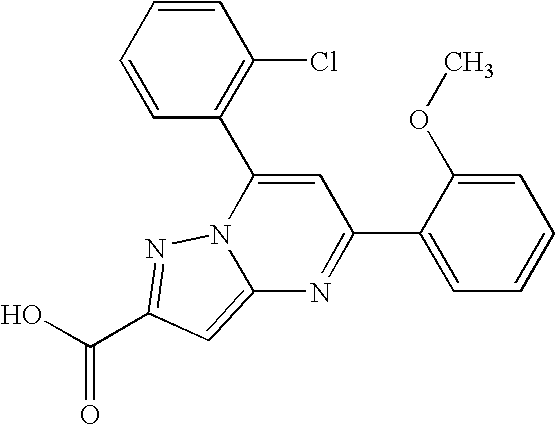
O=C(O)C1=NN2C(=C1)N=C(C1=CC=CC=C1OC)C=C2C1=C(Cl)C=CC=C1
